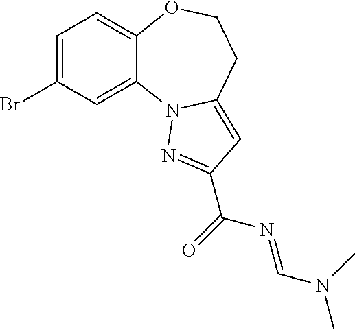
C1=C(Br)C=C2C(=C1)OCCC1=CC(C(=O)N=CN(C)C)=NN21
